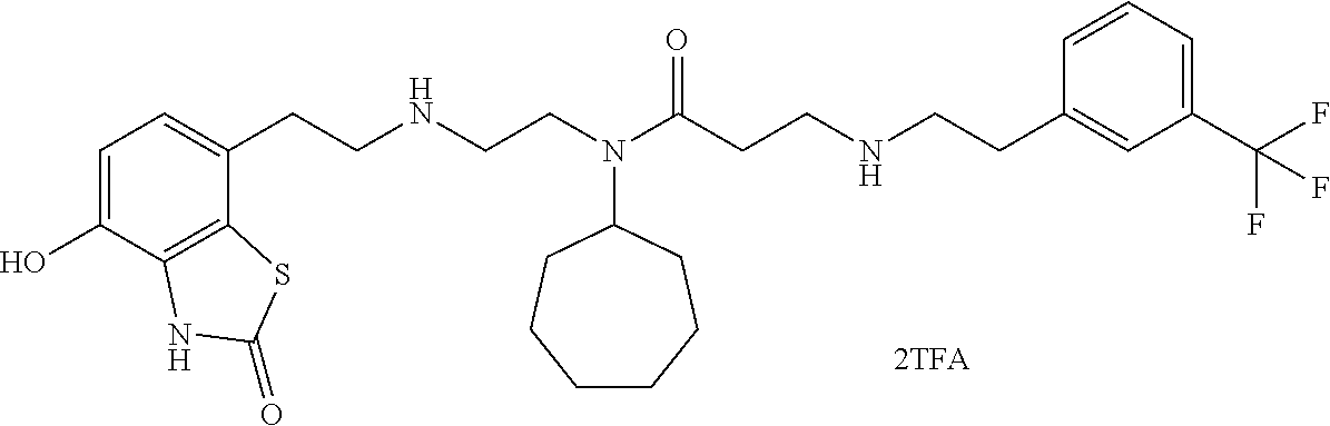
C1=C(O)C2=C(C(CCNCCN(C(CCNCCC3=CC(C(F)(F)F)=CC=C3)=O)C3CCCCCC3)=C1)SC(=O)N2
